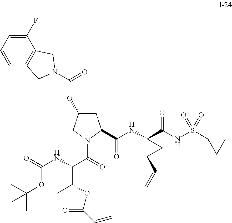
C(NC(C(=O)N1C(C(NC2(C(NS(C3CC3)(=O)=O)=O)C(C=C)C2)=O)CC(OC(=O)N2CC3=C(C(F)=CC=C3)C2)C1)C(C)OC(C=C)=O)(=O)OC(C)(C)C
